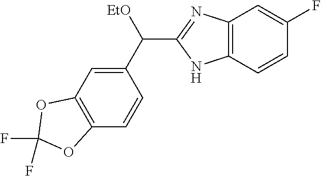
C1(C([EtO])C2=NC3=C(N2)C=CC(F)=C3)=CC2=C(C=C1)OC(F)(F)O2
